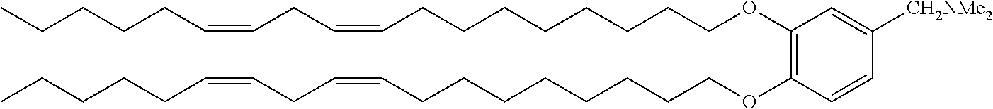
C1(OCCCCCCCCC=CCC=CCCCCC)=C(OCCCCCCCCC=CCC=CCCCCC)C=CC([CH2NMe2])=C1
